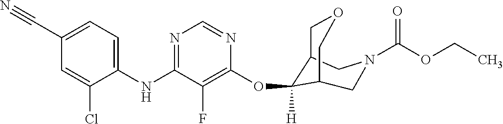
C1(NC2=NC=NC(OC3([H])C4COCC3CN(C(OCC)=O)C4)=C2F)=CC=C(C#N)C=C1Cl
